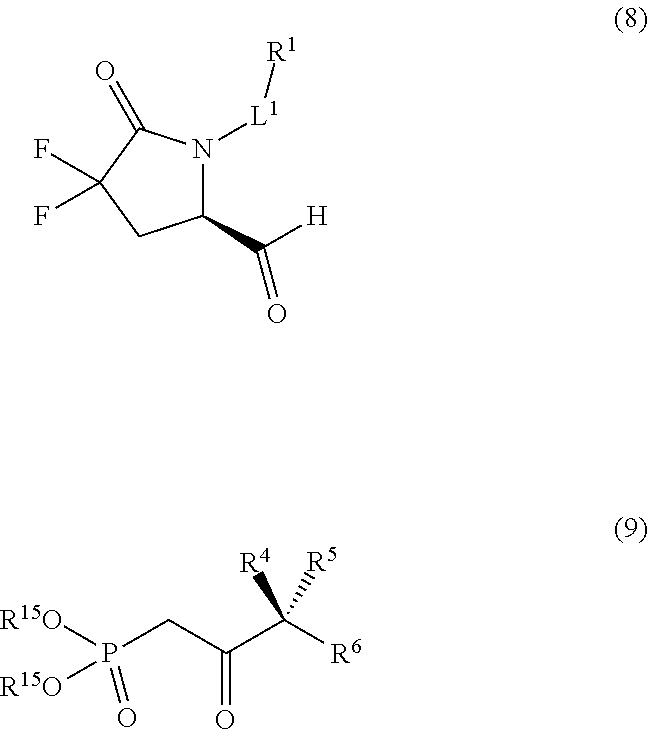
C1(C([H])=O)N([L1][R1])C(=O)C(F)(F)C1.C(C([R6])([R5])[R4])(CP([R15O])([R15O])=O)=O
